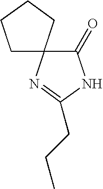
C1CCCC12C(=O)NC(CCC)=N2
